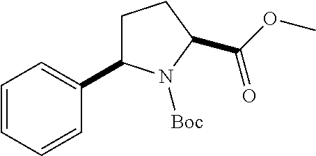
C1=CC=CC(C2CCC(C(OC)=O)N2[Boc])=C1
